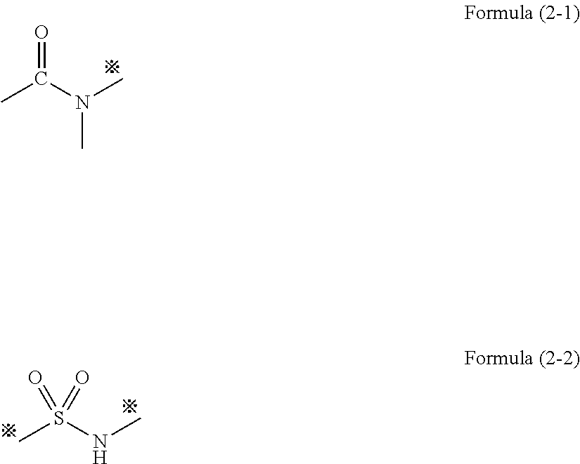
CC(N(C)C)=O.CS(NC)(=O)=O
